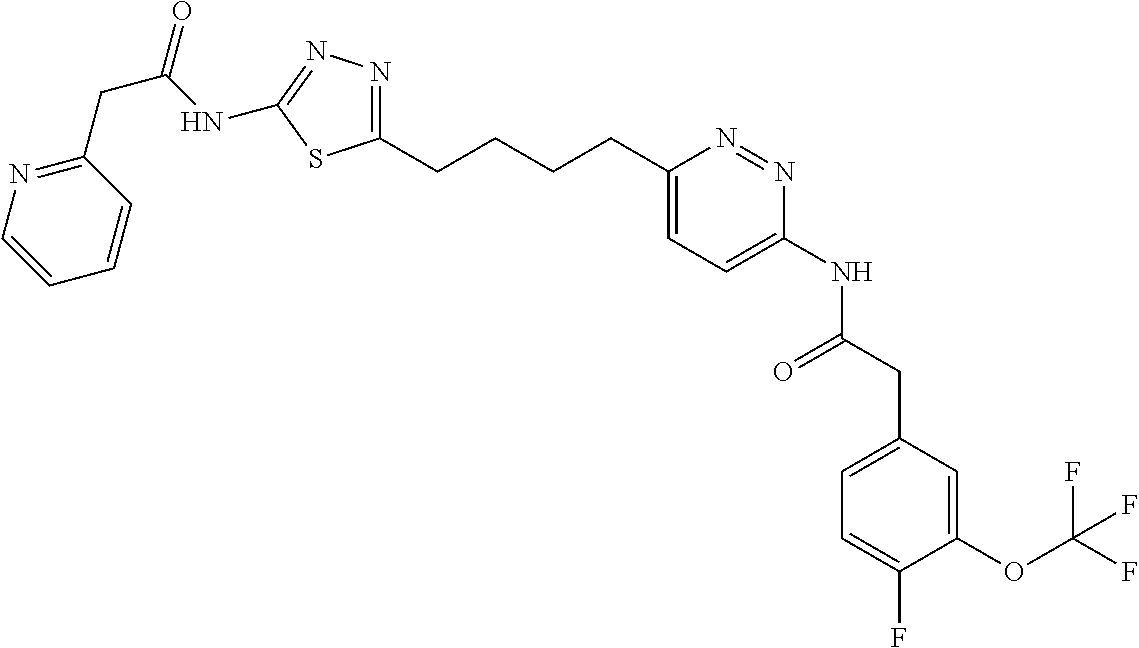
C1(CCCCC2=CC=C(NC(=O)CC3=CC=C(F)C(OC(F)(F)F)=C3)N=N2)=NN=C(NC(CC2=NC=CC=C2)=O)S1
